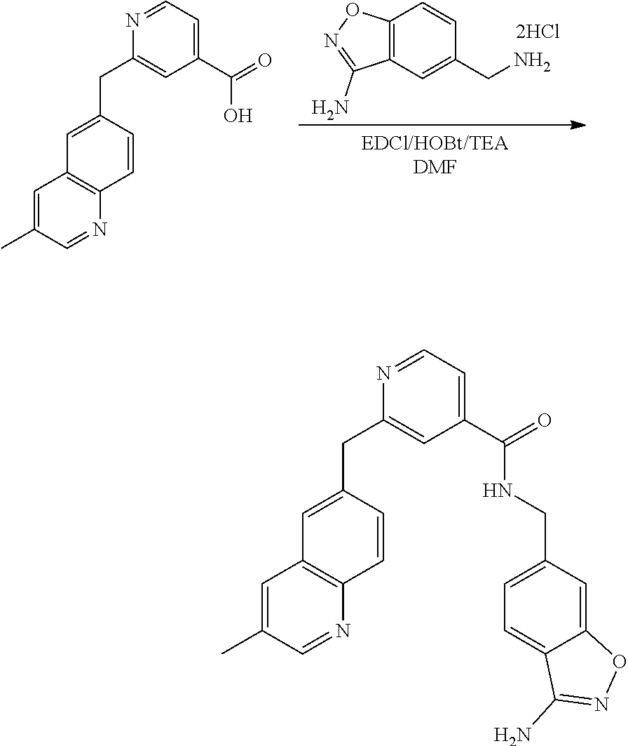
C12=C(C=C(CN)C=C1)C(N)=NO2.[2HCl].C1=C(C)C=NC2=C1C=C(CC1=CC(C(=O)O)=CC=N1)C=C2.C1=C(C)C=NC2=C1C=C(CC1=CC(C(=O)NCC3=CC=C4C(=C3)ON=C4N)=CC=N1)C=C2
